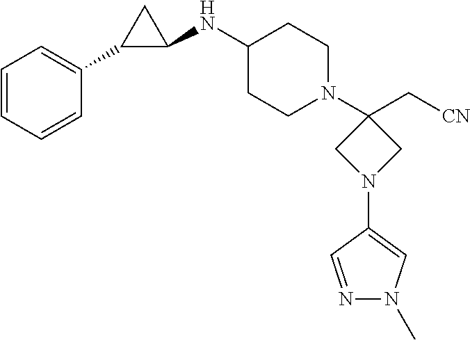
C1=CC=CC(C2C(NC3CCN(C4(C[CN])CN(C5=CN(C)N=C5)C4)CC3)C2)=C1
